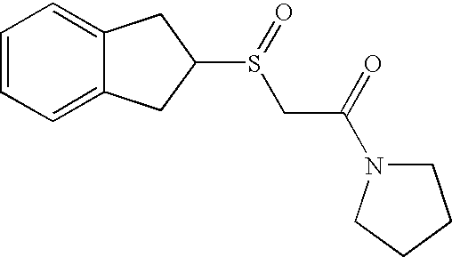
C1=CC=C2C(=C1)CC(S(CC(=O)N1CCCC1)=O)C2
